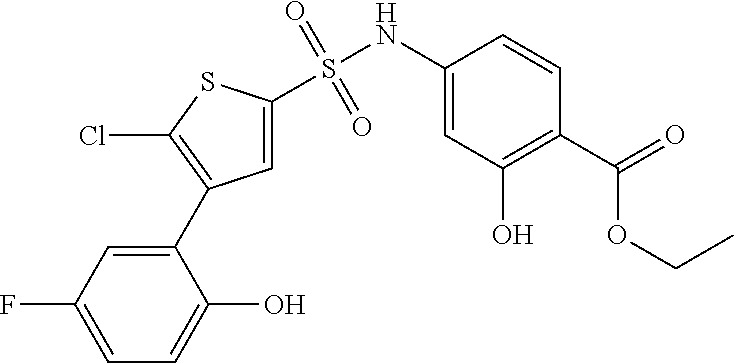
C1(NS(=O)(=O)C2=CC(C3=CC(F)=CC=C3O)=C(Cl)S2)=CC(O)=C(C(OCC)=O)C=C1
